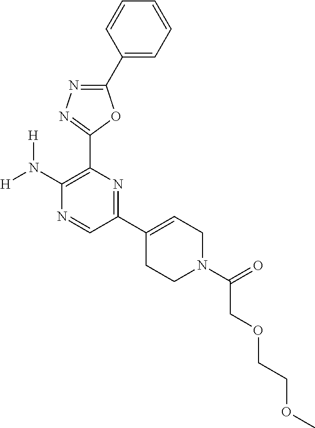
[H]N(C1=C(C2=NN=C(C3=CC=CC=C3)O2)N=C(C2=CCN(C(=O)COCCOC)CC2)C=N1)[H]
